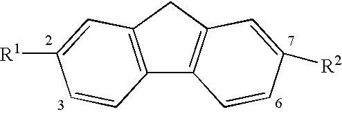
C12=C(CC3=C1C=CC([R2])=C3)C=C([R1])C=C2
